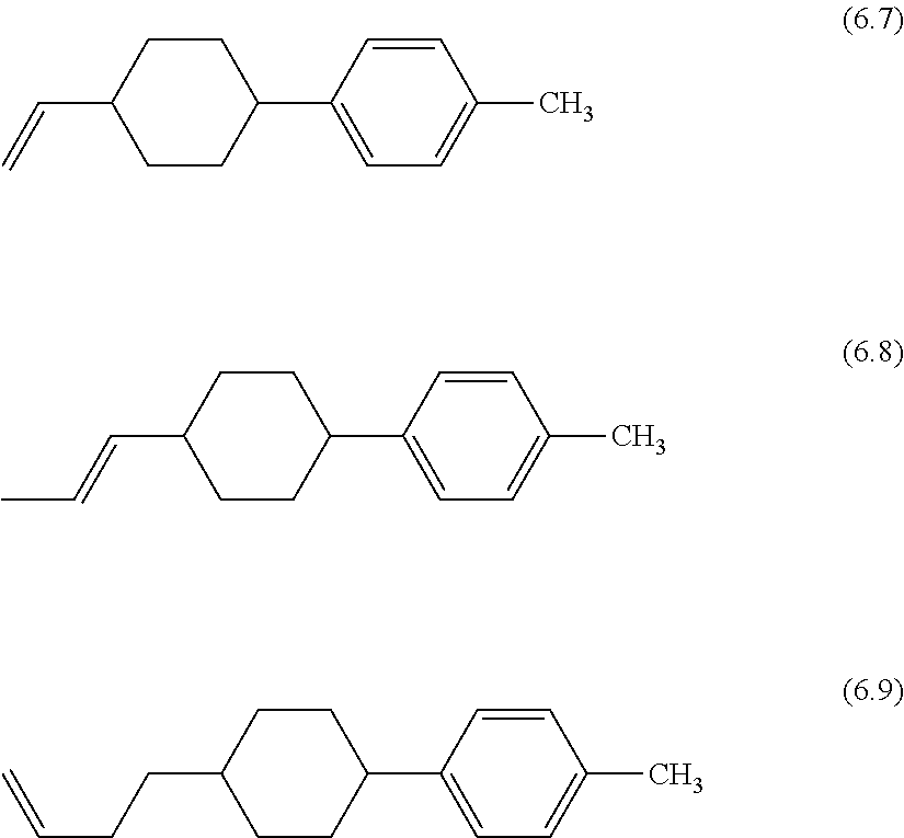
C1CC(C=C)CCC1C1=CC=C(C)C=C1.C1CC(C=CC)CCC1C1=CC=C(C)C=C1.C1CC(CCC=C)CCC1C1=CC=C(C)C=C1
